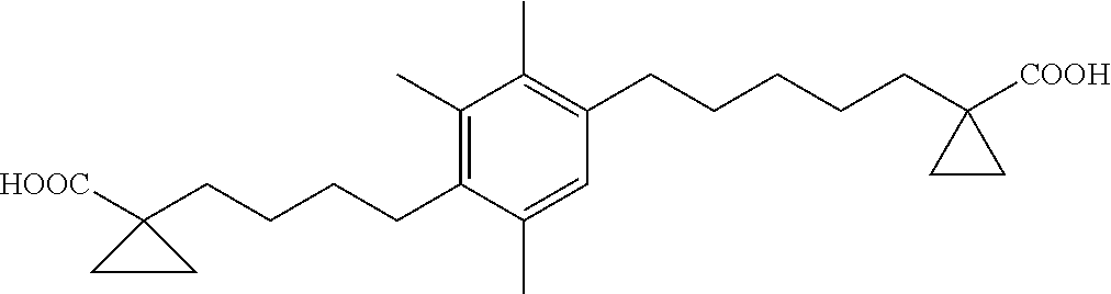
C1(CCCCC2([HOOC])CC2)=C(C)C(C)=C(CCCCCC2([COOH])CC2)C=C1C
